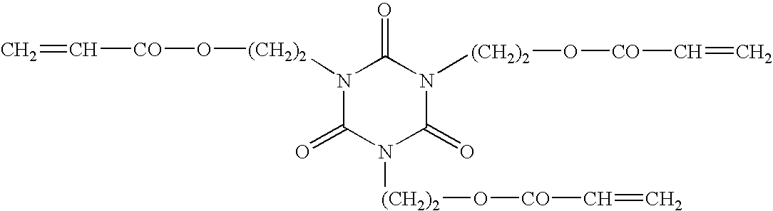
C=C[CO]O[(CH2)2]N1C(=O)N([(CH2)2]O[CO]C=C)C(=O)N([(CH2)2]O[CO]C=C)C1=O
